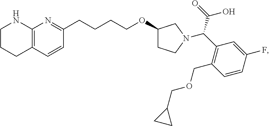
C1CCC2=C(N1)N=C(CCCCOC1CCN(C(C3=C(COCC4CC4)C=CC(F)=C3)C(=O)O)C1)C=C2
